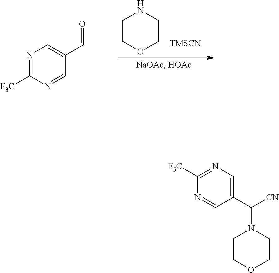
C1COCCN1.[TMSCN].N1=C([F3C])N=CC(C=O)=C1.N1=CC(C(N2CCOCC2)[CN])=CN=C1[F3C]
